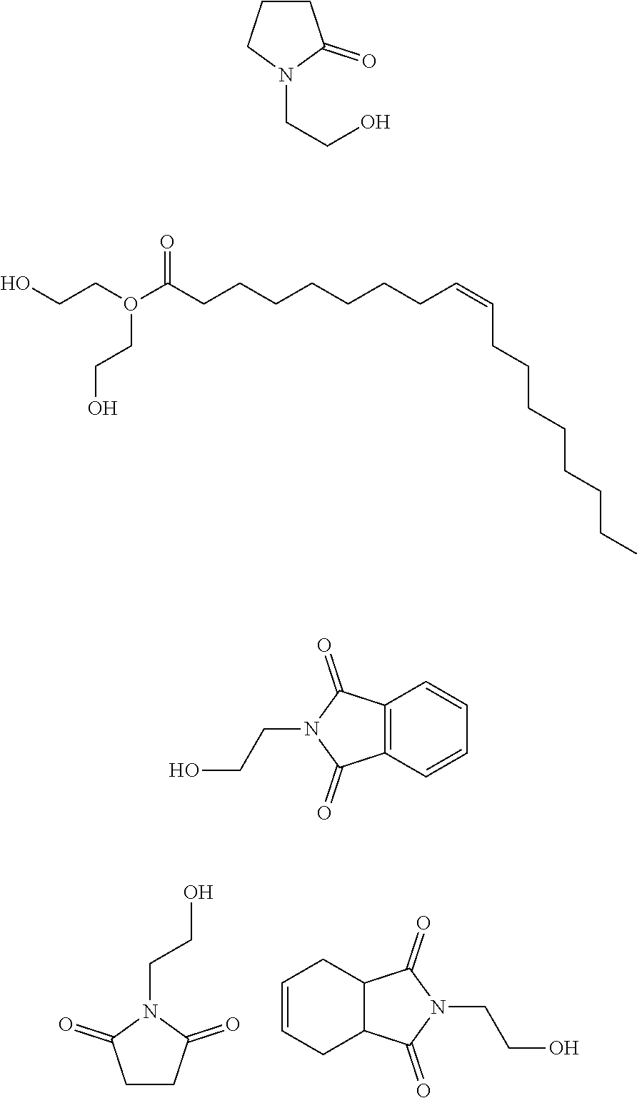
C1CC(=O)N(CCO)C1=O.C1=CCC2C(C1)C(=O)N(CCO)C2=O.C1CCN(CCO)C1=O.OCCO(C(CCCCCCCC=CCCCCCCCC)=O)CCO.C12=C(C=CC=C1)C(=O)N(CCO)C2=O
